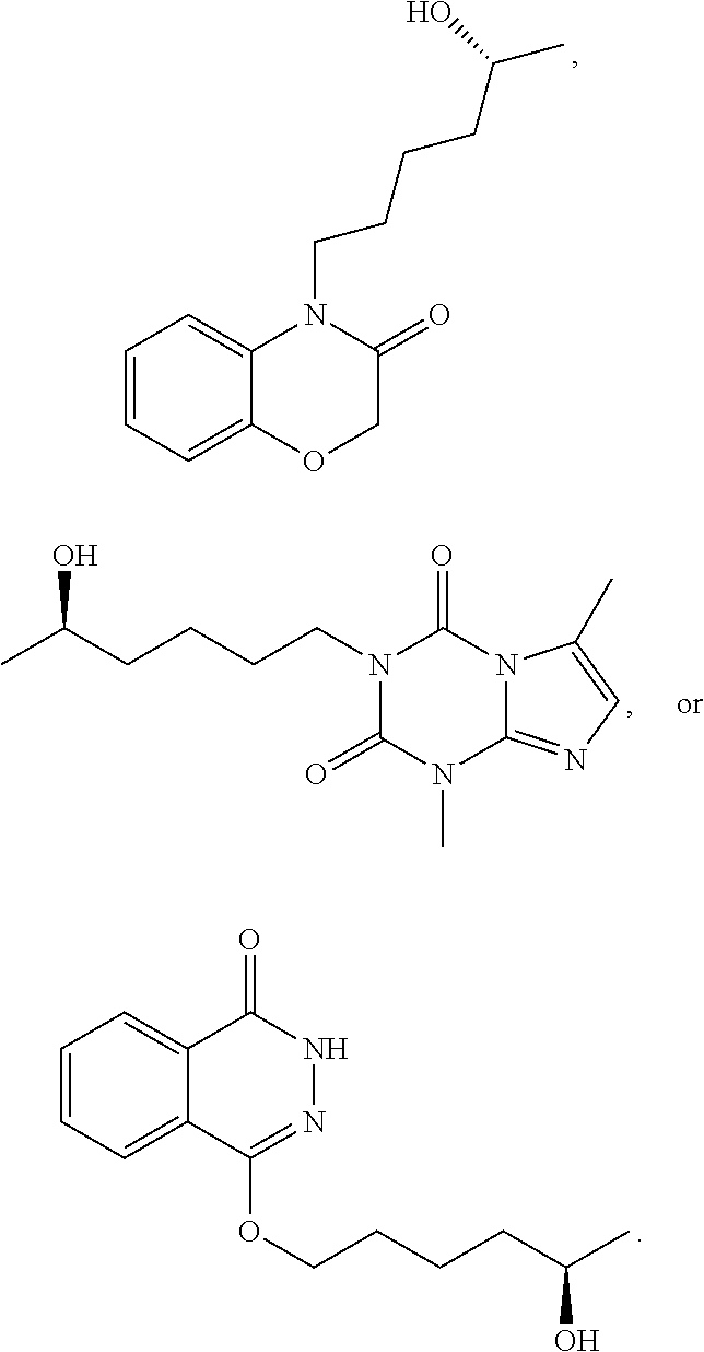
C1=CC=C2C(=C1)N(CCCCC(C)O)C(=O)CO2.CC(CCCCN1C(=O)N(C)C2=NC=C(C)N2C1=O)O.C1=CC=C2C(=C1)C(=O)NN=C2OCCCCC(C)O
